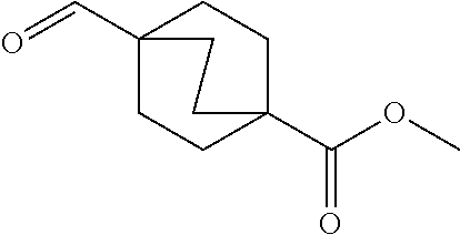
C12(C=O)CCC(C(=O)OC)(CC1)CC2
